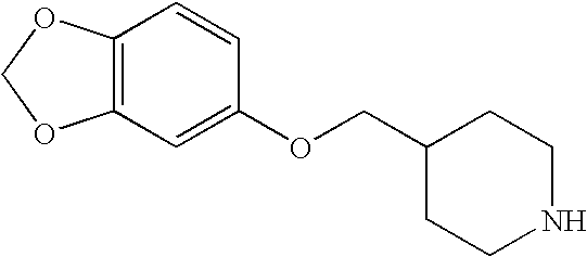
C12=C(C=C(OCC3CCNCC3)C=C1)OCO2
